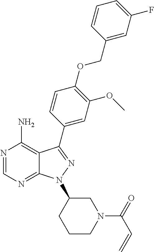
N1=CN=C2C(=C1N)C(C1=CC(OC)=C(OCC3=CC(F)=CC=C3)C=C1)=NN2C1CCCN(C(C=C)=O)C1
